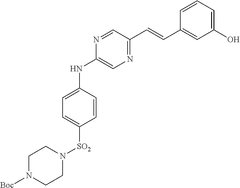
C1N([Boc])CCN([SO2]C2=CC=C(NC3=CN=C(C=CC4=CC(O)=CC=C4)C=N3)C=C2)C1
